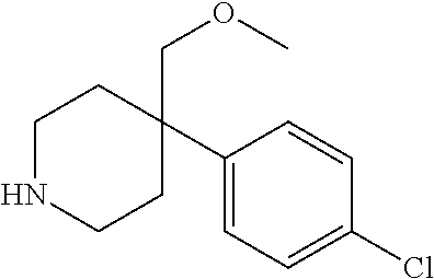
C1NCCC(COC)(C2=CC=C(Cl)C=C2)C1
